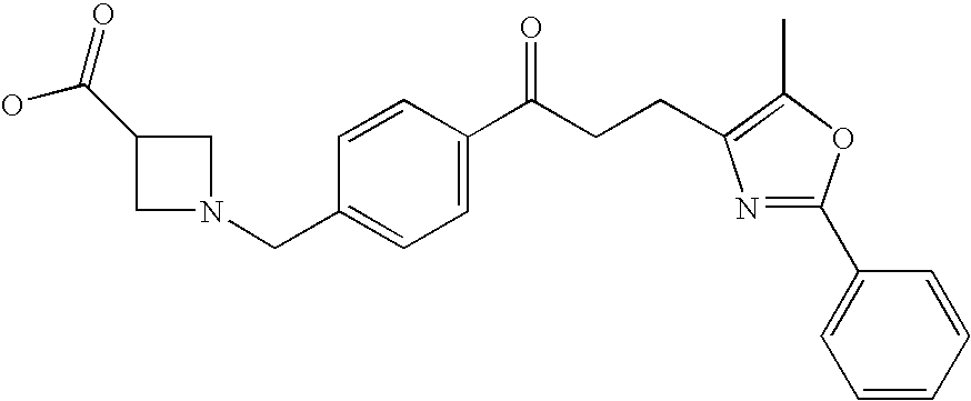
C1=CC(CN2CC(C(O)=O)C2)=CC=C1C(CCC1=C(C)OC(C2=CC=CC=C2)=N1)=O
